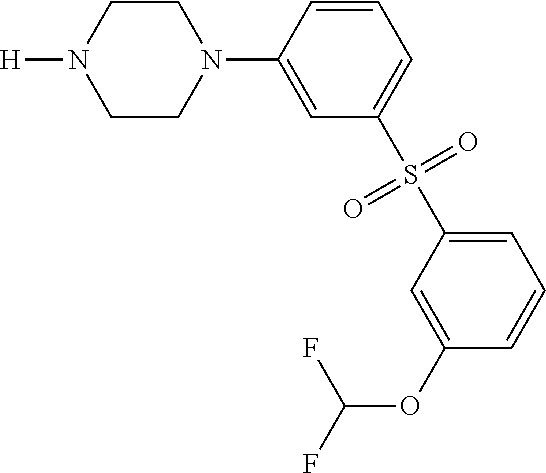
C1CN(C2=CC(S(=O)(=O)C3=CC=CC(OC(F)F)=C3)=CC=C2)CCN1[H]
